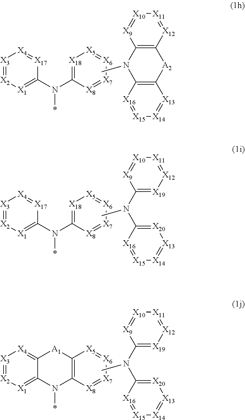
[X3]1=[X2][X1]=C(N(C2=[X18][X5]=[X6][X7]=[X8]2)*)[X17]=[X4]1.CN1C2=C([A2]C3=C1[X16]=[X15][X14]=[X13]3)[X12]=[X11][X10]=[X9]2.[X3]1=[X2][X1]=C(N(C2=[X18][X5]=[X6][X7]=[X8]2)*)[X17]=[X4]1.CN(C1=[X19][X12]=[X11][X10]=[X9]1)C1=[X20][X13]=[X14][X15]=[X16]1.[X3]1=[X2][X1]=C2C(=[X4]1)[A1]C1=C(N2*)[X8]=[X7][X6]=[X5]1.CN(C1=[X19][X12]=[X11][X10]=[X9]1)C1=[X20][X13]=[X14][X15]=[X16]1
